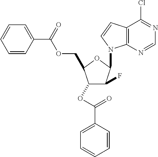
C1(OC(C2=CC=CC=C2)=O)C(F)C(N2C3=C(C(Cl)=NC=N3)C=C2)OC1COC(C1=CC=CC=C1)=O
